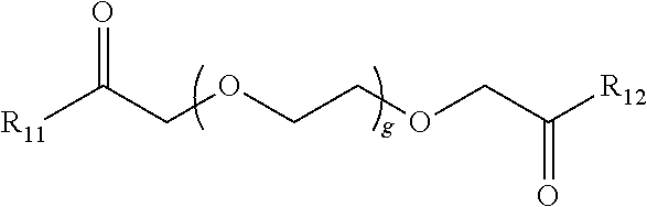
[R11]C(COCCOCC([R12])=O)=O
